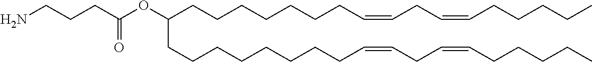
C(CCCC=CCC=CCCCCC)CCCC(CCCCCCCCC=CCC=CCCCCC)OC(CCCN)=O
